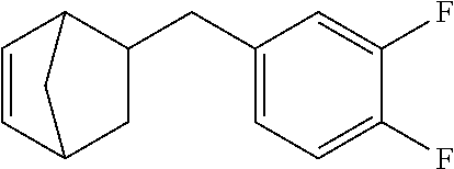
C1(CC2=CC=C(F)C(F)=C2)C2C=CC(C1)C2
